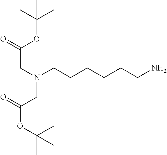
O(C(C)(C)C)C(CN(CC(OC(C)(C)C)=O)CCCCCCN)=O
